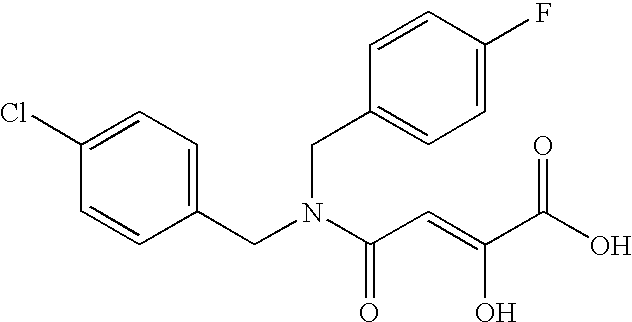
C1(CN(C(C=C(C(O)=O)O)=O)CC2=CC=C(F)C=C2)=CC=C(Cl)C=C1
